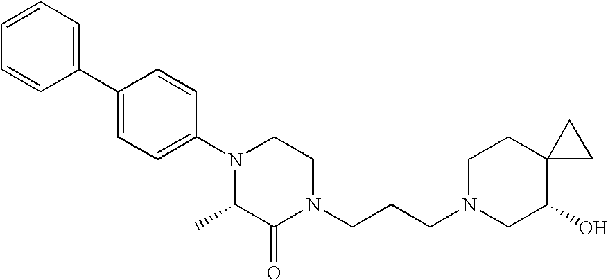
C1=CC(C2=CC=C(N3C(C)C(=O)N(CCCN4CC(O)C5(CC4)CC5)CC3)C=C2)=CC=C1
